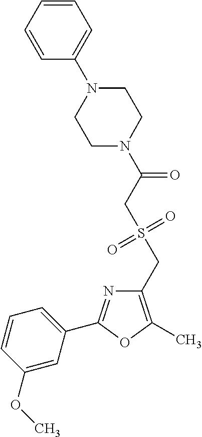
C1(CS(=O)(=O)CC(=O)N2CCN(C3=CC=CC=C3)CC2)=C(C)OC(C2=CC=CC(OC)=C2)=N1
